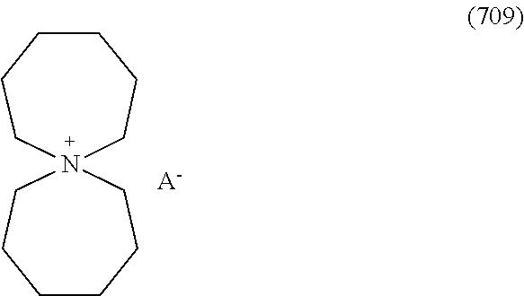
N12(CCCCCC1)CCCCCC2.[A-]
